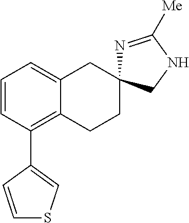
C1=CC(C2=CSC=C2)=C2C(=C1)CC1(CC2)N=C([Me])NC1
